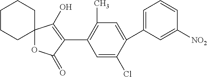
C12(OC(=O)C(C3=C(C)C=C(C4=CC=CC([NO2])=C4)C(Cl)=C3)=C1O)CCCCC2
